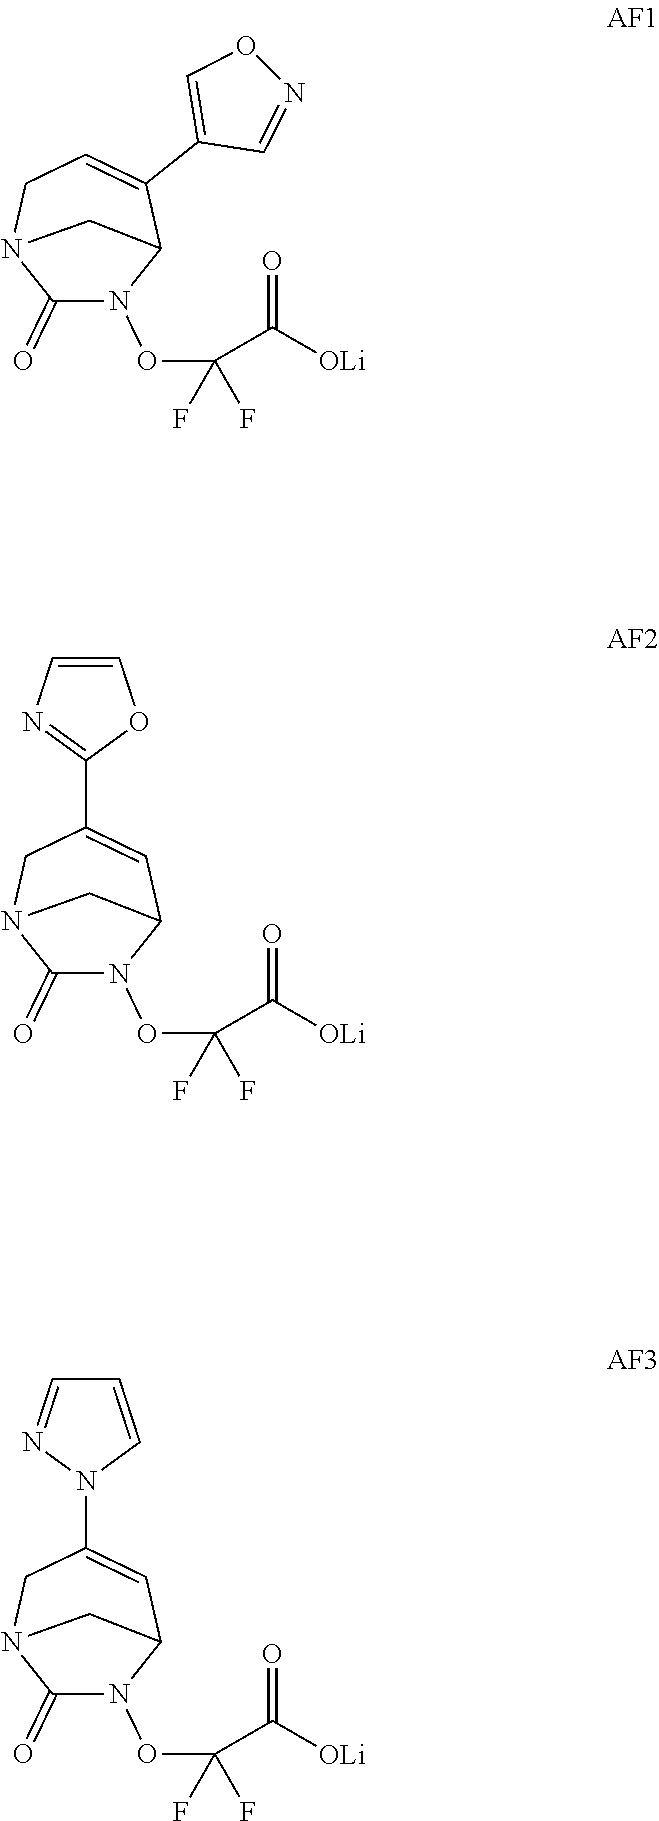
C1(=O)N(OC(C([OLi])=O)(F)F)C2C(C3=CON=C3)=CCN1C2.C1(=O)N(OC(C([OLi])=O)(F)F)C2C=C(C3=NC=CO3)CN1C2.C1(=O)N(OC(C([OLi])=O)(F)F)C2C=C(N3C=CC=N3)CN1C2
